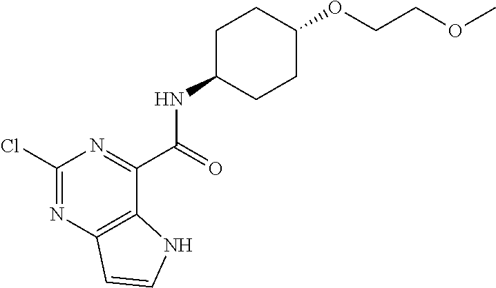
C1(Cl)=NC2=C(C(C(=O)NC3CCC(OCCOC)CC3)=N1)NC=C2
